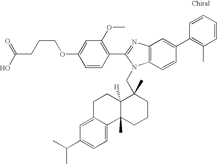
C1=CC(C2=NC3=C(N2CC2(C)C4([H])C(C)(CCC2)C2=CC=C(C(C)C)C=C2CC4)C=CC(C2=C(C)C=CC=C2)=C3)=C(OC)C=C1OCCCC(=O)O
